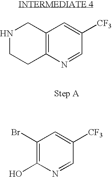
C1(Br)=C(O)N=CC([CF3])=C1.N1CCC2=C(C1)C=C([CF3])C=N2
